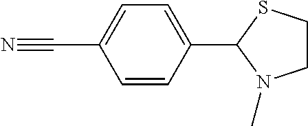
C1=CC(C#N)=CC=C1C1SCCN1C
